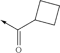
C<-C(C1CCC1)=O
